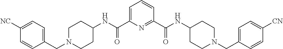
C1=CC(CN2CCC(NC(C3=CC=CC(C(NC4CCN(CC5=CC=C([CN])C=C5)CC4)=O)=N3)=O)CC2)=CC=C1[NC]
